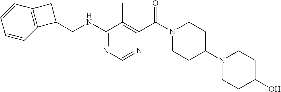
C(NC1=NC=NC(C(N2CCC(N3CCC(O)CC3)CC2)=O)=C1C)C1C2=C(C=CC=C2)C1
